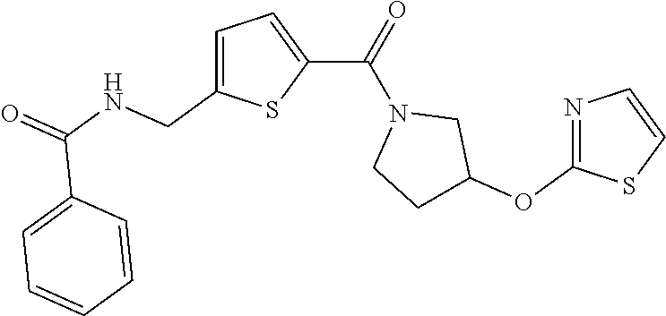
C1=C(CNC(=O)C2=CC=CC=C2)SC(C(N2CCC(OC3=NC=CS3)C2)=O)=C1
